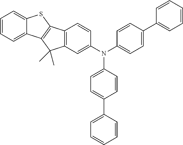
C1=CC=C2C(=C1)SC1=C2C(C)(C)C2=C1C=CC(N(C1=CC=C(C3=CC=CC=C3)C=C1)C1=CC=C(C3=CC=CC=C3)C=C1)=C2
